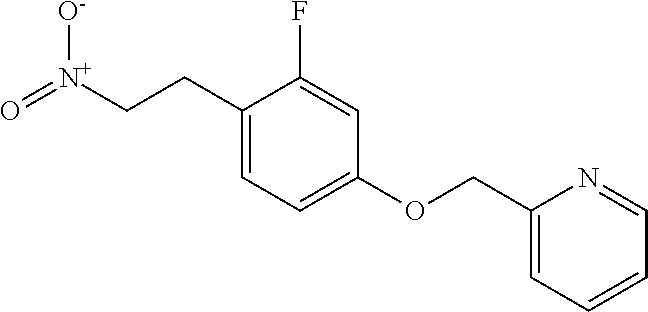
C1(CC[N+](=O)[O-])=CC=C(OCC2=CC=CC=N2)C=C1F
